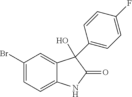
C1(Br)=CC=C2C(=C1)C(O)(C1=CC=C(F)C=C1)C(=O)N2
